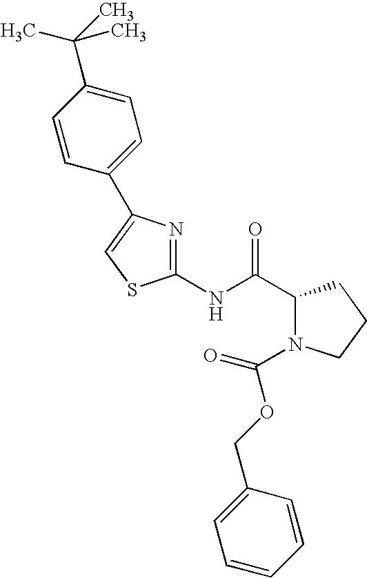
C1(C(NC2=NC(C3=CC=C(C(C)(C)C)C=C3)=CS2)=O)N(C(OCC2=CC=CC=C2)=O)CCC1
